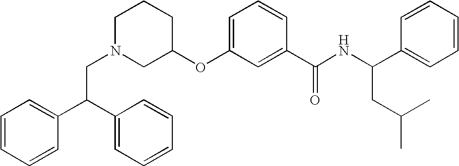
C1CCC(OC2=CC=CC(C(NC(C3=CC=CC=C3)CC(C)C)=O)=C2)CN1CC(C1=CC=CC=C1)C1=CC=CC=C1
